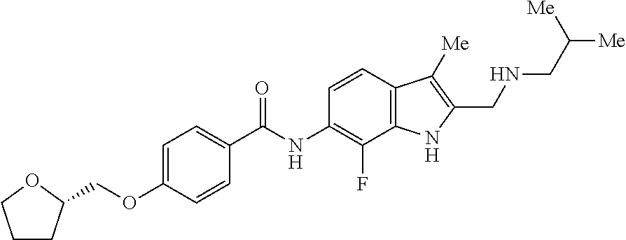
C1CC(COC2=CC=C(C(NC3=C(F)C4=C(C=C3)C([Me])=C(CNCC([Me])[Me])N4)=O)C=C2)OC1
